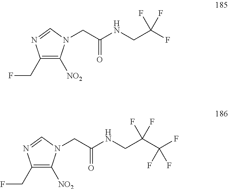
C1(CF)=C([NO2])N(CC(NCC(F)(F)F)=O)C=N1.C1(CF)=C([NO2])N(CC(NCC(C(F)(F)F)(F)F)=O)C=N1
